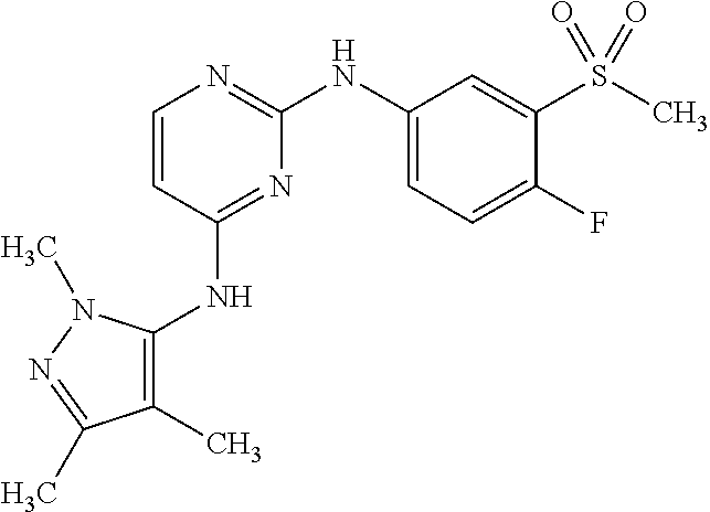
C1=CC(NC2=C(C)C(C)=NN2C)=NC(NC2=CC=C(F)C(S(C)(=O)=O)=C2)=N1
